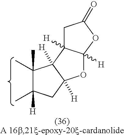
C1(C)(C)C(C)([H])CC2([H])C1([H])C1([H])C([H])(O2)OC(=O)C1
